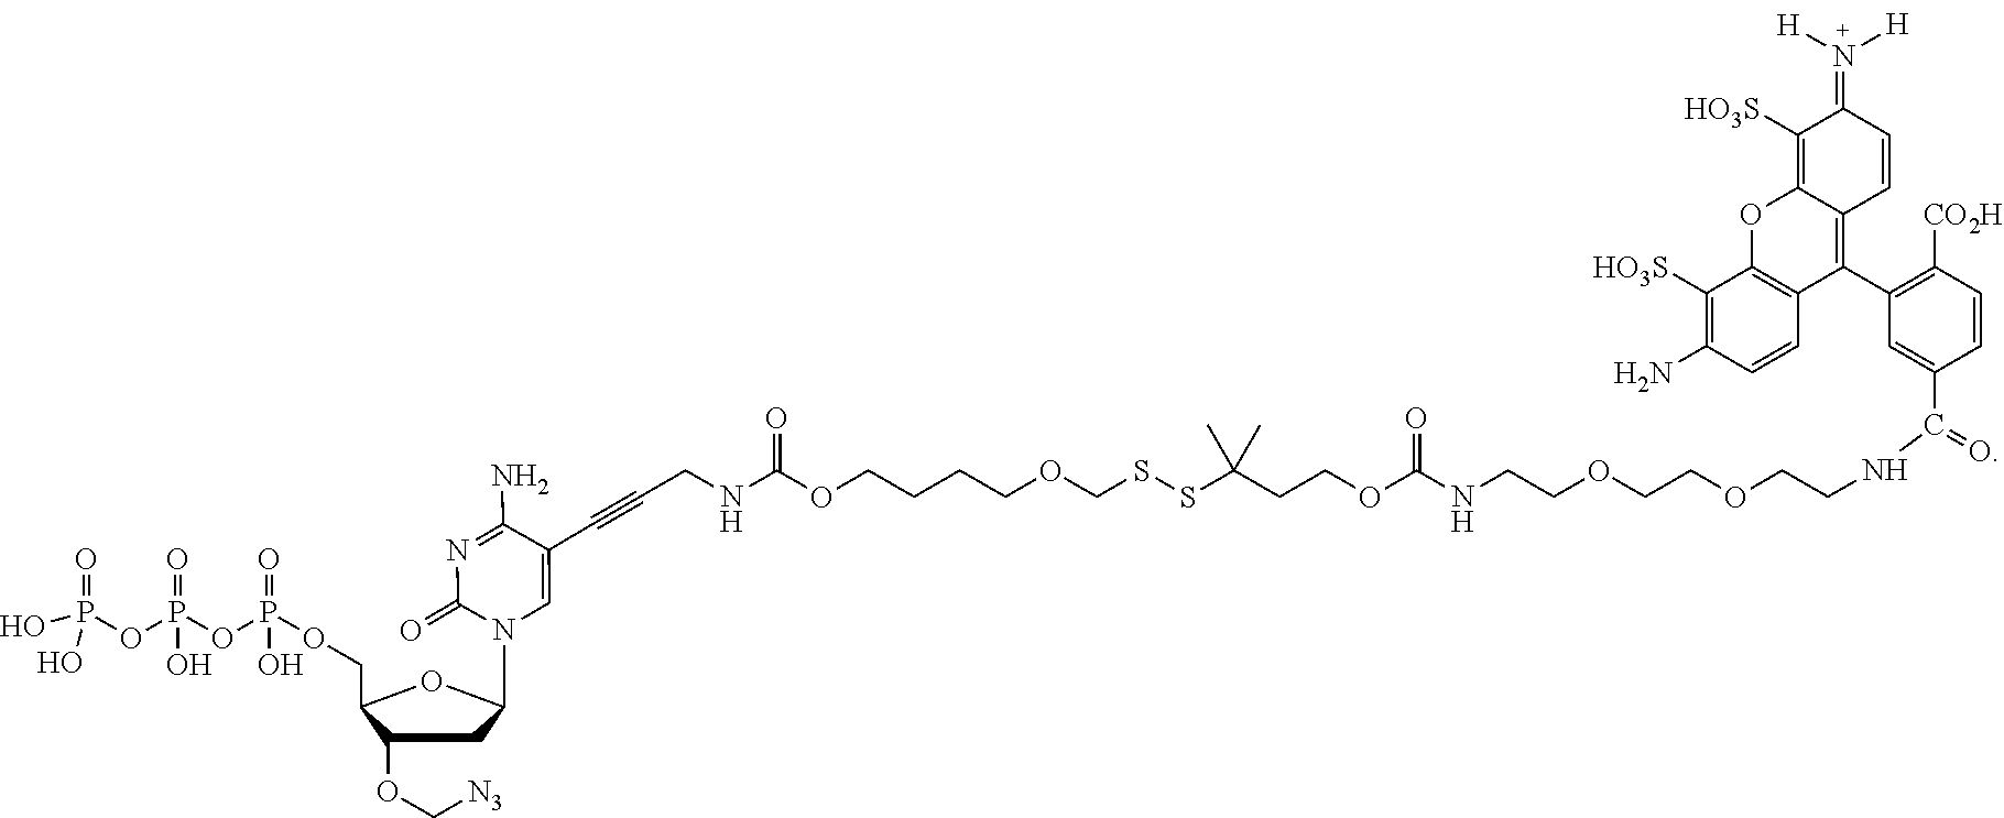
C1(OC[N3])CC(N2C=C(C#CCNC(OCCCCOCSSC(CCOC(NCCOCCOCCNC(=O)C3=CC(C4=C5C(=C([HO3S])C(=N([H])[H])C=C5)OC5=C4C=CC(N)=C5[HO3S])=C([CO2H])C=C3)=O)(C)C)=O)C(N)=NC2=O)OC1COP(=O)(O)OP(=O)(O)OP(=O)(O)O
